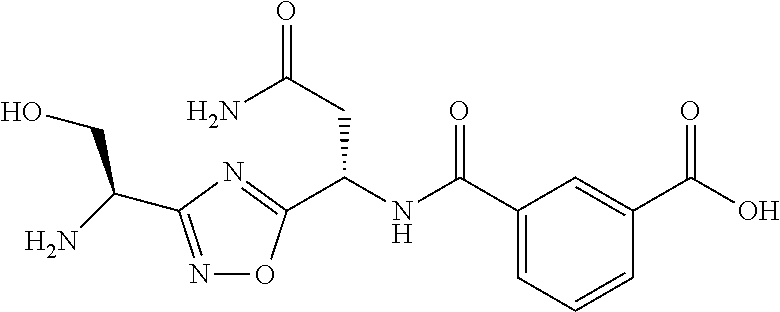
N1=C(C(N)CO)N=C(C(NC(=O)C2=CC=CC(C(=O)O)=C2)CC(=O)N)O1
